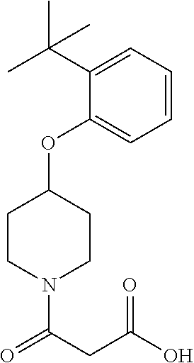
C1(OC2CCN(C(CC(O)=O)=O)CC2)=CC=CC=C1C(C)(C)C
